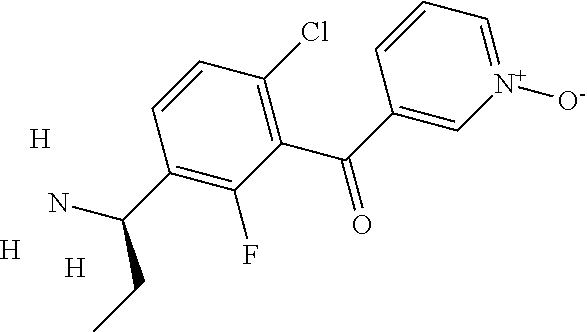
C1(C(C2=C[N+]([O-])=CC=C2)=O)=C(Cl)C=CC(C(N)CC)=C1F.[H].[H].[H]
